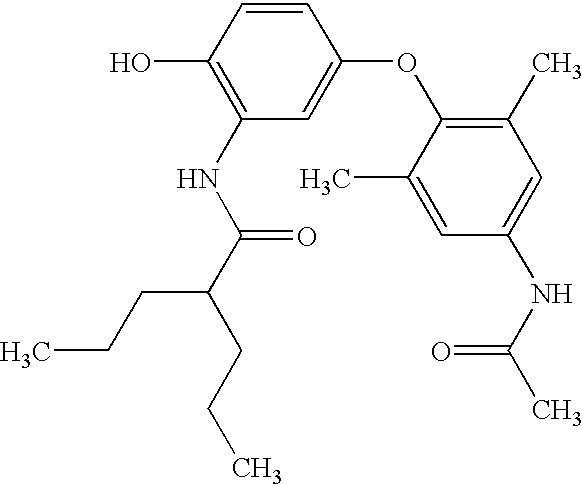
C1(O)=C(NC(=O)C(CCC)CCC)C=C(OC2=C(C)C=C(NC(=O)C)C=C2C)C=C1
